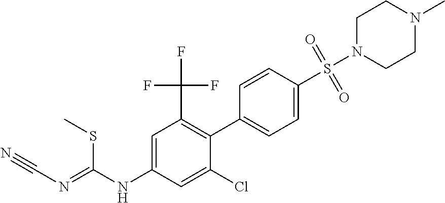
C1(C2=C(C(F)(F)F)C=C(NC(=NC#N)SC)C=C2Cl)=CC=C(S(N2CCN(C)CC2)(=O)=O)C=C1
